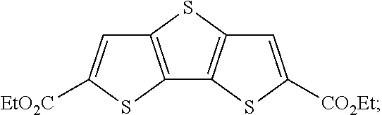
C12=C(SC([EtO2C])=C1)C1=C(S2)C=C([CO2Et])S1
